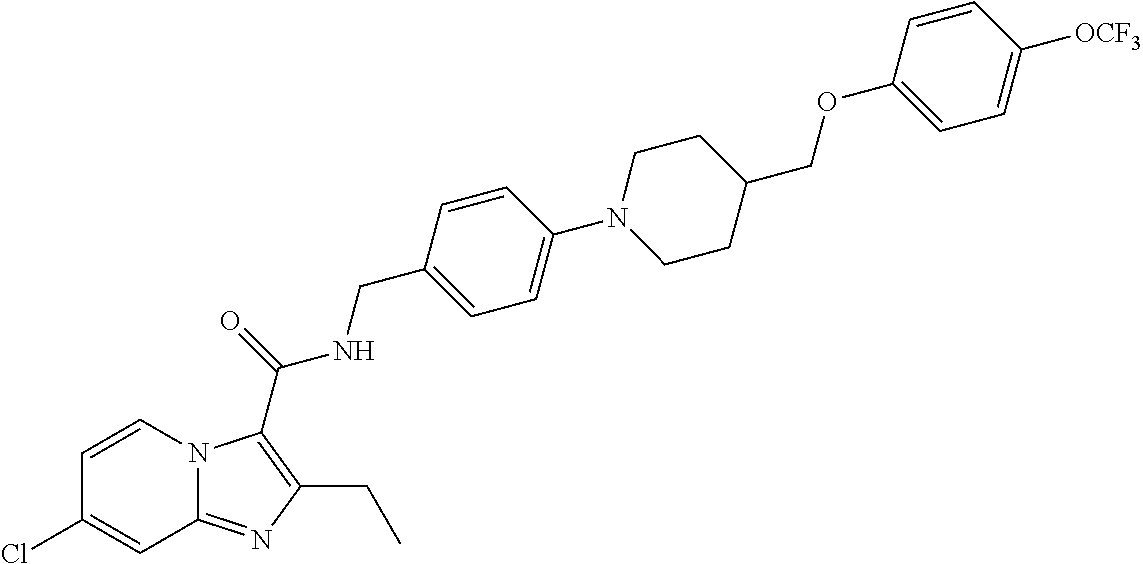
C1=CN2C(=NC(CC)=C2C(=O)NCC2=CC=C(N3CCC(COC4=CC=C([OCF3])C=C4)CC3)C=C2)C=C1Cl
